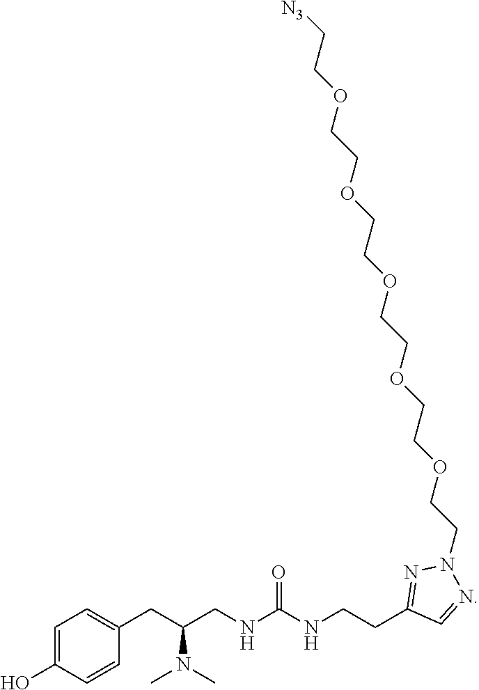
C1=C(O)C=CC(CC(CNC(NCCC2=NN(CCOCCOCCOCCOCCOCC[N3])N=C2)=O)N(C)C)=C1
